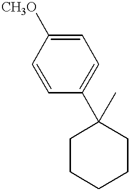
C1CCCCC1(C)C1=CC=C([CH3O])C=C1
